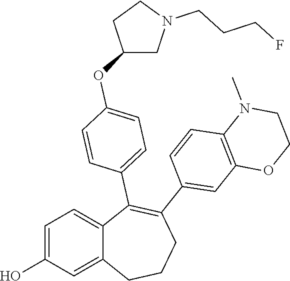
C1=C(O)C=C2C(=C1)C(C1=CC=C(OC3CN(CCCF)CC3)C=C1)=C(C1=CC3=C(C=C1)N(C)CCO3)CCC2
